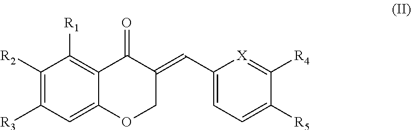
C1(C=C2C(=O)C3=C([R1])C([R2])=C([R3])C=C3OC2)=CC=C([R5])C([R4])=[X]1
